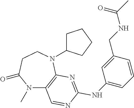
N1(C)C2=C(N(C3CCCC3)CCC1=O)N=C(NC1=CC=CC(CNC(=O)C)=C1)N=C2
